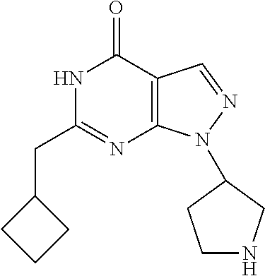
N1C(CC2CCC2)=NC2=C(C1=O)C=NN2C1CNCC1
